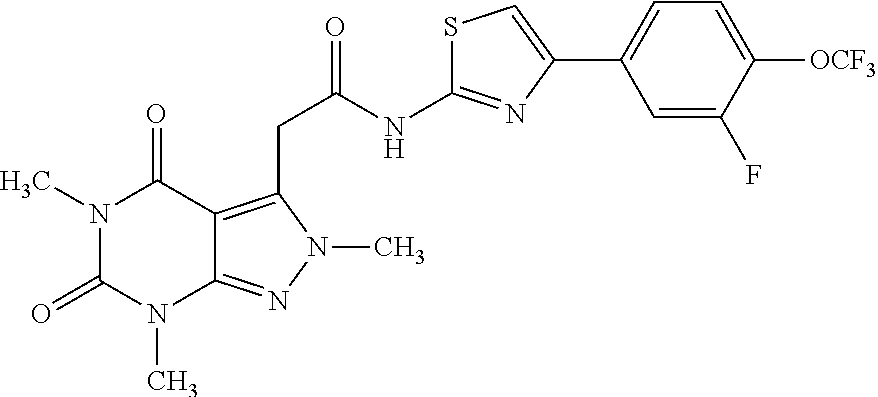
N1(C)C(=O)N(C)C2=NN(C)C(CC(NC3=NC(C4=CC=C([OCF3])C(F)=C4)=CS3)=O)=C2C1=O
